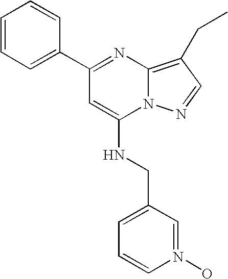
C1(C2=CC=CC=C2)=NC2=C(CC)C=NN2C(NCC2=CC=CN(O)=C2)=C1
